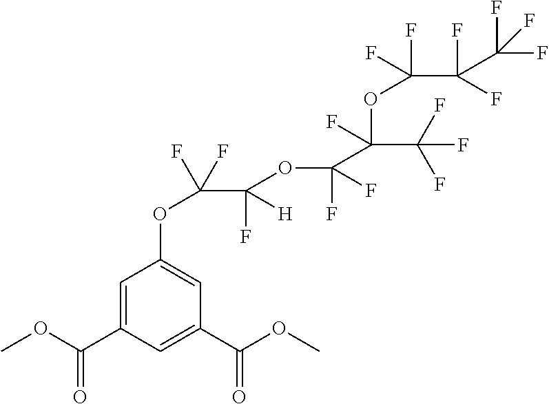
C1=C(C(OC)=O)C=C(C(OC)=O)C=C1OC(C(F)(OC(F)(F)C(C(F)(F)F)(OC(F)(F)C(F)(F)C(F)(F)F)F)[H])(F)F
